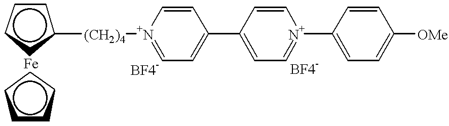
c1cccc1[(CH2)4][N+]1=CC=C(C2=CC=[N+](C3=CC=C([OMe])C=C3)C=C2)C=C1.c1cccc1
